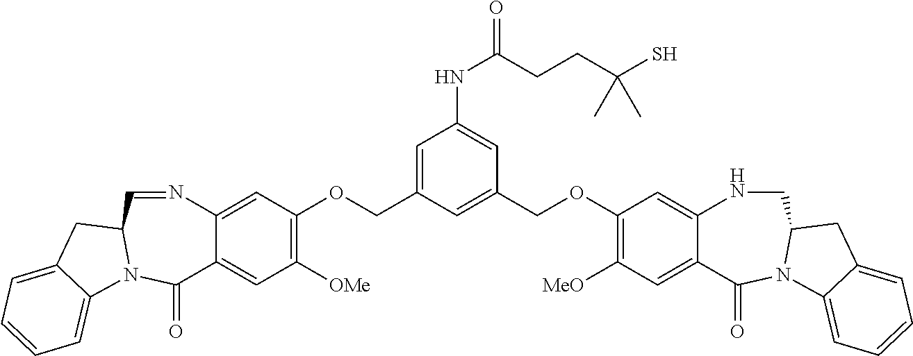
C12=CC([OMe])=C(OCC3=CC(NC(CCC(S)(C)C)=O)=CC(COC4=C([MeO])C=C5C(=C4)NCC4N(C6=CC=CC=C6C4)C5=O)=C3)C=C1N=CC1N(C3=CC=CC=C3C1)C2=O
